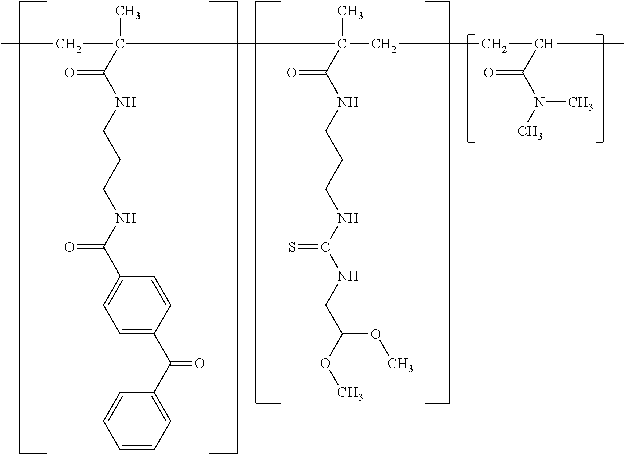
CCC(C)(C(NCCCNC(C1=CC=C(C(C2=CC=CC=C2)=O)C=C1)=O)=O)C(CCC(C)C(N(C)C)=O)(C)C(NCCCNC(NCC(OC)OC)=S)=O
